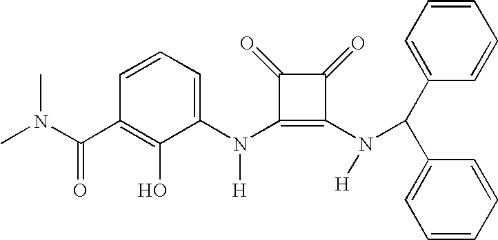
CN(C(C1=C(O)C(N(C2=C(N([H])C(C3=CC=CC=C3)C3=CC=CC=C3)C(=O)C2=O)[H])=CC=C1)=O)C
